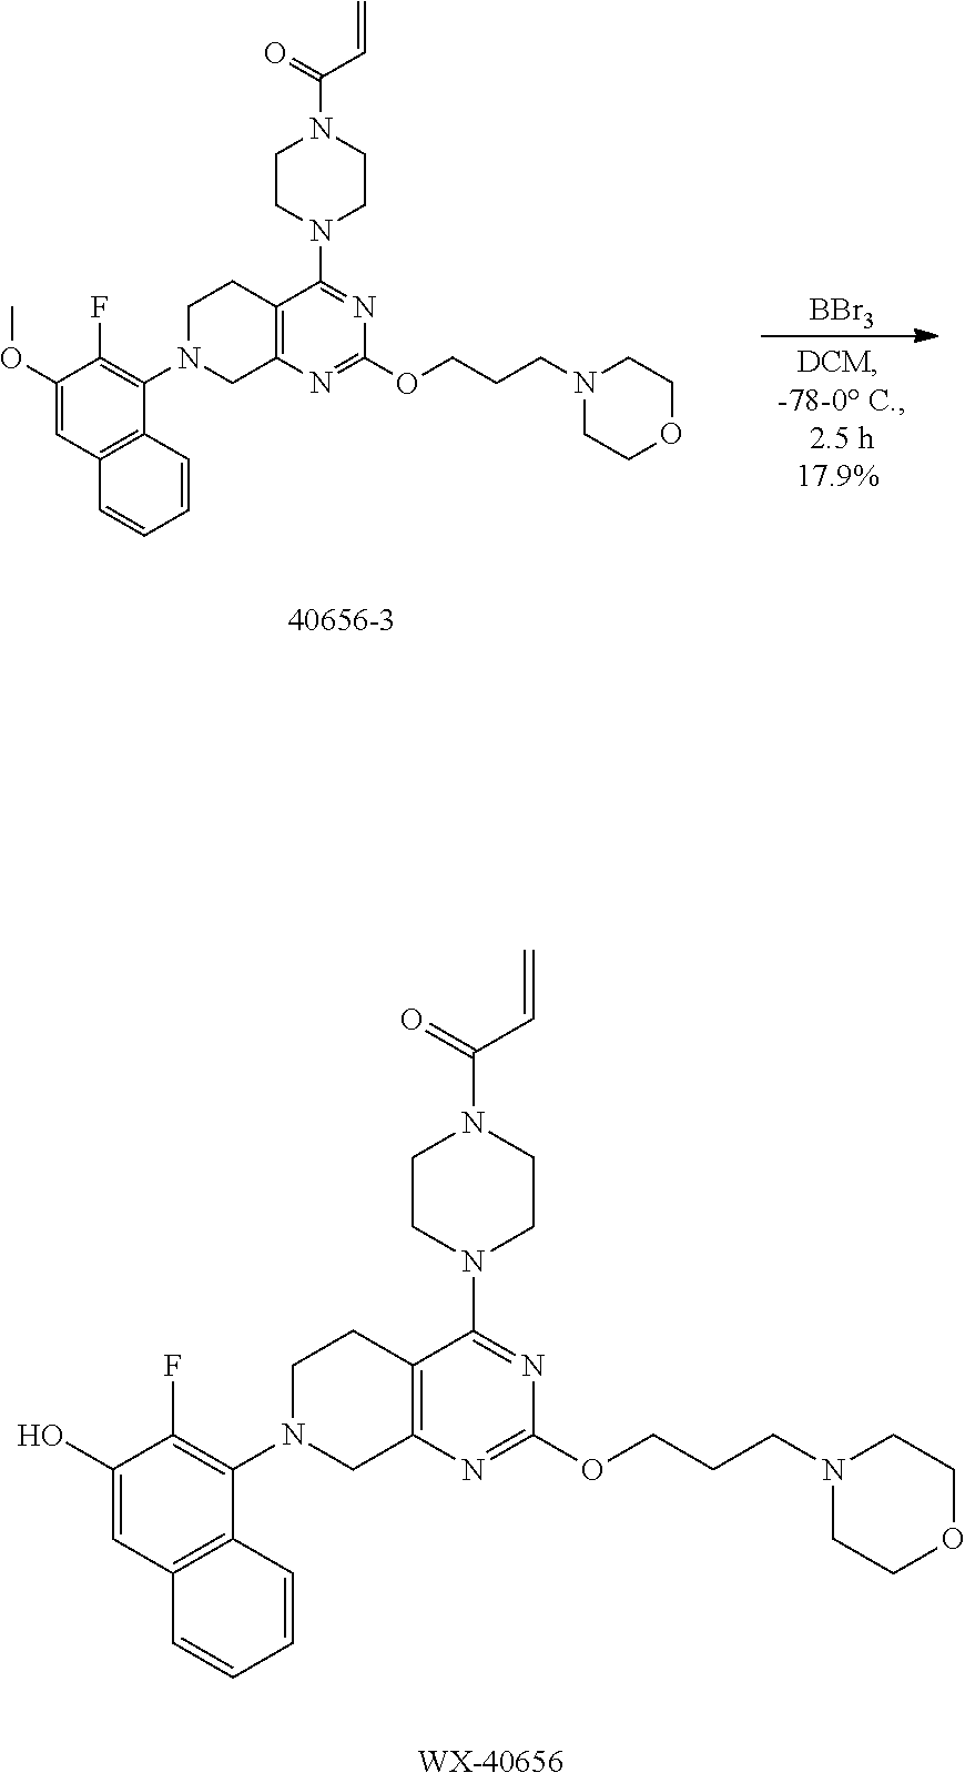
[BBr3].C1CN(C2=NC(OCCCN3CCOCC3)=NC3=C2CCN(C2=C(F)C(OC)=CC4=C2C=CC=C4)C3)CCN1C(C=C)=O.C1CN(C2=NC(OCCCN3CCOCC3)=NC3=C2CCN(C2=C(F)C(O)=CC4=C2C=CC=C4)C3)CCN1C(C=C)=O.[WX-40656]
